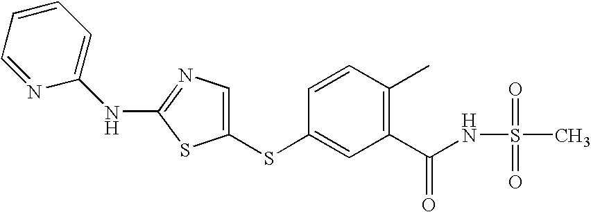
C1=NC(NC2=NC=C(SC3=CC(C(NS(C)(=O)=O)=O)=C(C)C=C3)S2)=CC=C1
